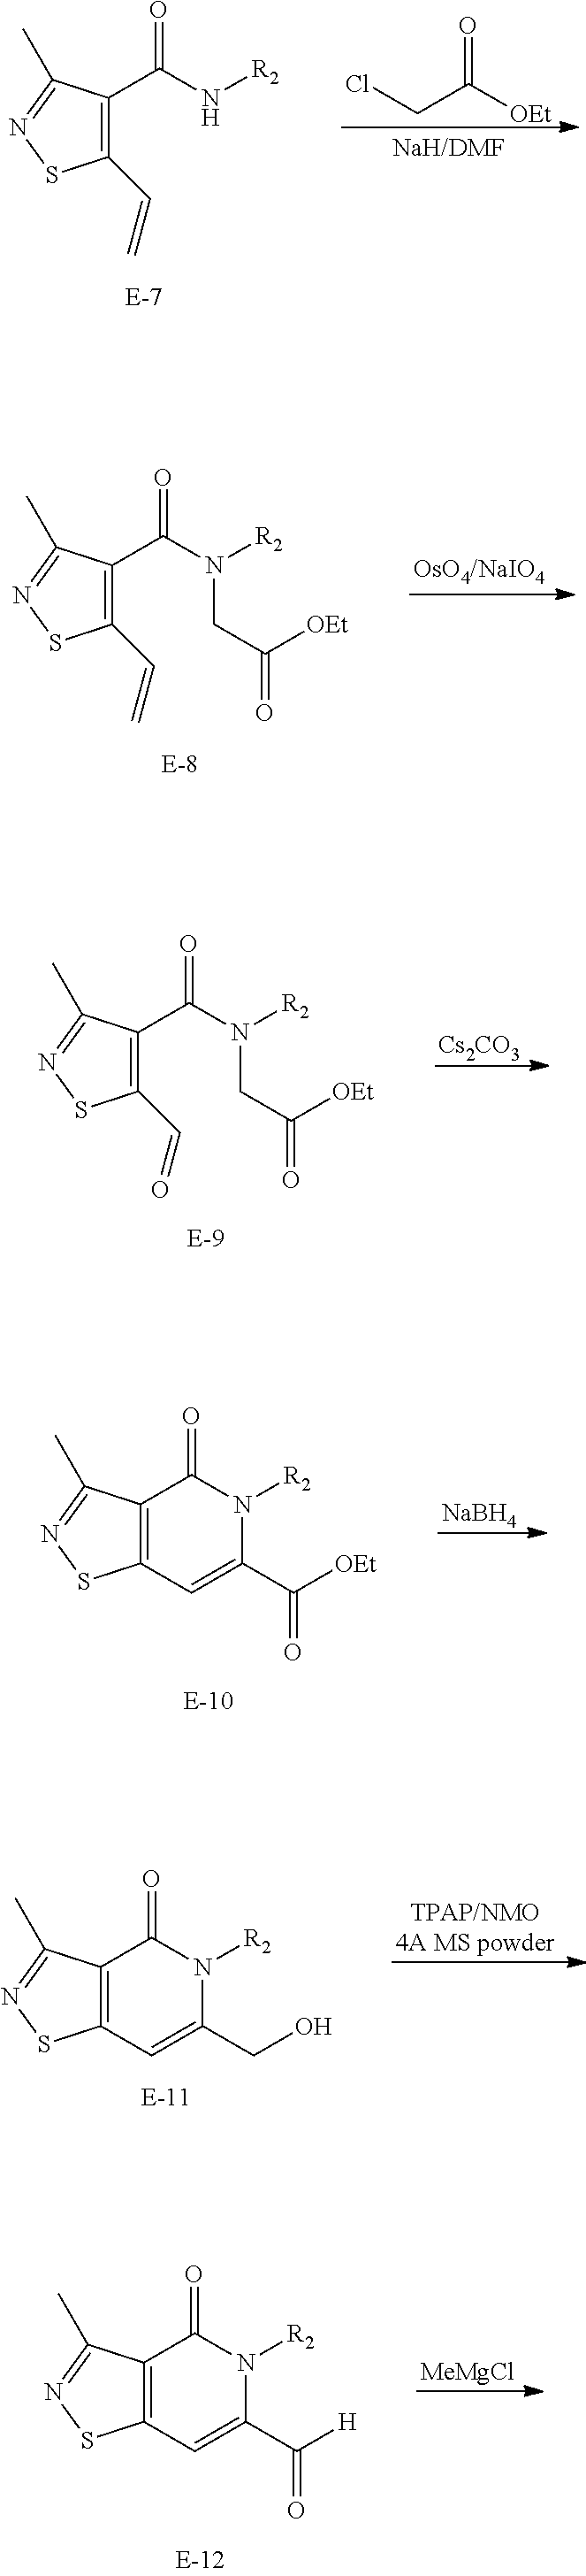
[MeMgCl].C12=C(C(C)=NS1)C(=O)N([R2])C(C([H])=O)=C2.[TPAP/NMO4A MS powder].C12=C(C(C)=NS1)C(=O)N([R2])C(CO)=C2.[NaBH4].C12=C(C(C)=NS1)C(=O)N([R2])C(C(=O)[OEt])=C2.[Cs2CO3].C1(C=O)=C(C(N([R2])CC(=O)[OEt])=O)C(C)=NS1.C1(C=C)=C(C(N([R2])CC(=O)[OEt])=O)C(C)=NS1.ClCC([OEt])=O.C1(C=C)=C(C(N[R2])=O)C(C)=NS1
